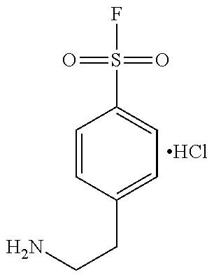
NCCC1=CC=C(S(=O)(=O)F)C=C1.Cl
